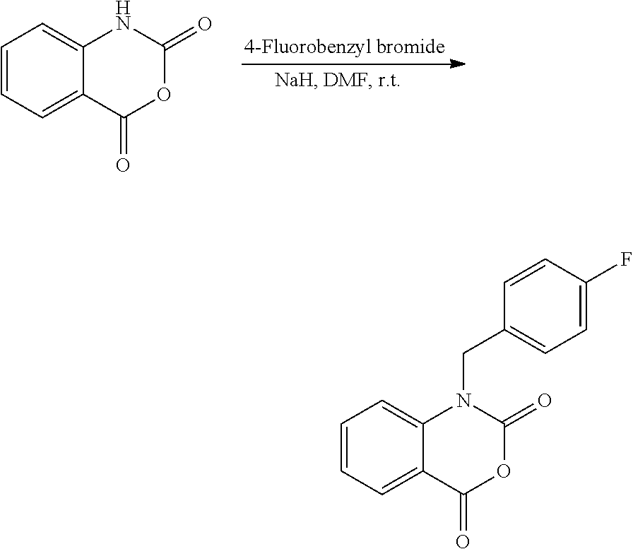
C1=CC=C2C(=C1)NC(=O)OC2=O.C1=CC=C2C(=C1)N(CC1=CC=C(F)C=C1)C(=O)OC2=O
